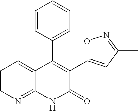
C1=CN=C2C(=C1)C(C1=CC=CC=C1)=C(C1=CC(C)=NO1)C(=O)N2
